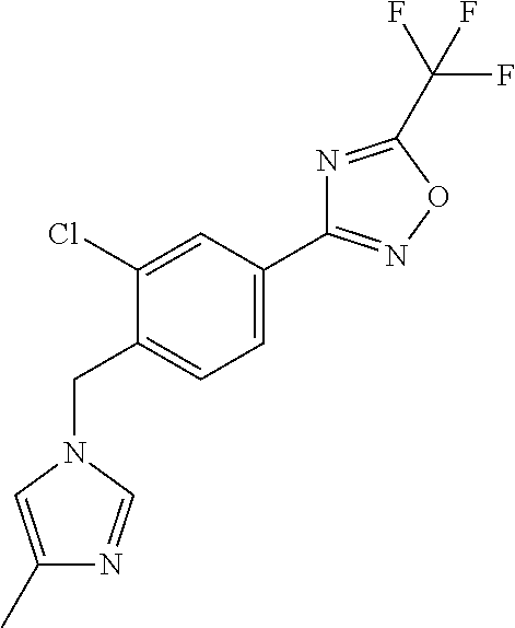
C1(C2=CC=C(CN3C=NC(C)=C3)C(Cl)=C2)=NOC(C(F)(F)F)=N1
